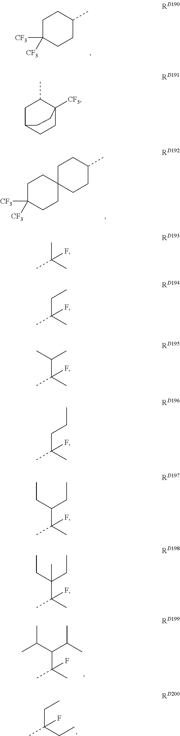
C1C([CF3])([CF3])CCC(C)C1.C1C([CF3])([CF3])CCC2(C1)CCC(C)CC2.C(C(C)(C)F)(C(C)C)C(C)C.C(C(CC)(C)F)C.C1C2CCC([CF3])(C1C)CC2.CC(C)(C)F.C(C(C)(C)F)C.C(C(C)(C)F)(C)C.C(C(C)(C)F)CC.C(C(C)(C)F)(CC)CC.C(C(C)(C)F)(CC)(CC)C
